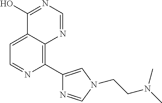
C1=C2C(=C(C3=CN(CCN(C)C)C=N3)N=C1)N=CN=C2O
